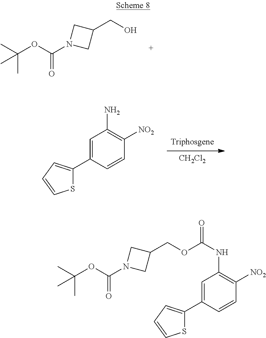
CC(OC(N1CC(CO)C1)=O)(C)C.[CH2Cl2].C1=C(C2=CC=CS2)C=CC([NO2])=C1N.C1=C(C2=CC=CS2)C=CC([NO2])=C1NC(OCC1CN(C(OC(C)(C)C)=O)C1)=O
